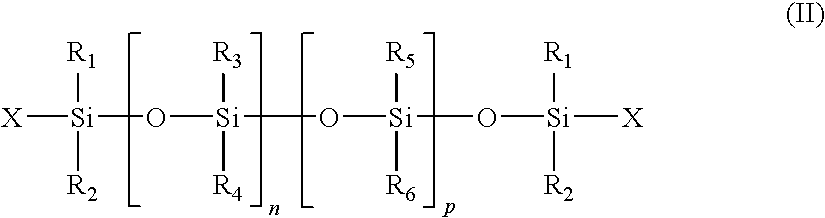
[X][Si]([R1])([R2])O[Si](O[Si](O[Si]([X])([R1])[R2])([R5])[R6])([R3])[R4]
